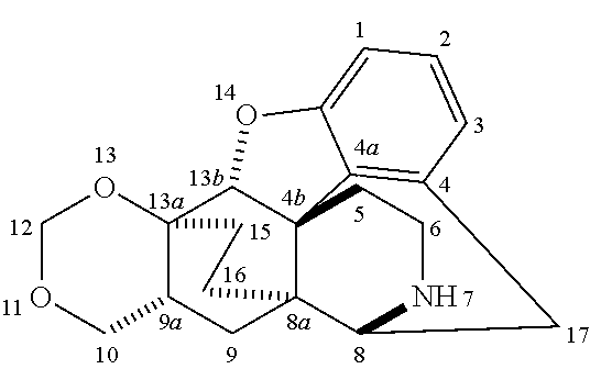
C1OCC2C3(O1)C1C45C(C2)(CC3)C(NCC4)CC2=C5C(=CC=C2)O1
